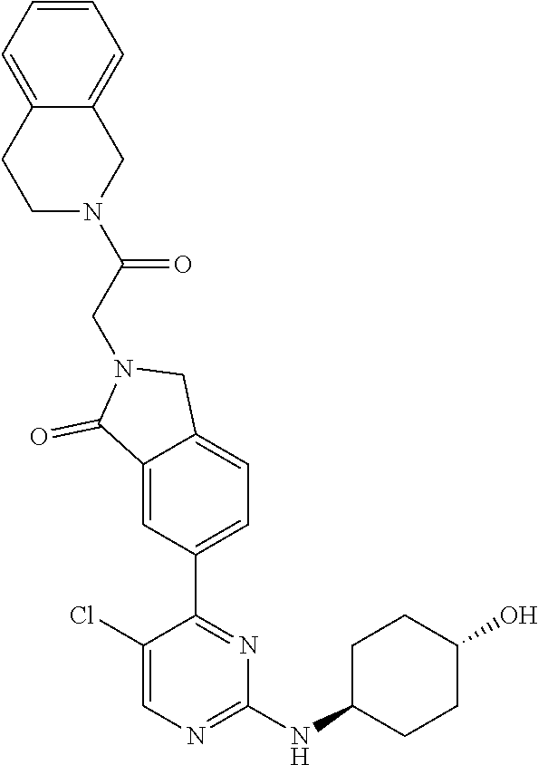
C1(Cl)=CN=C(NC2CCC(O)CC2)N=C1C1=CC=C2C(=C1)C(=O)N(CC(=O)N1CC3=CC=CC=C3CC1)C2
